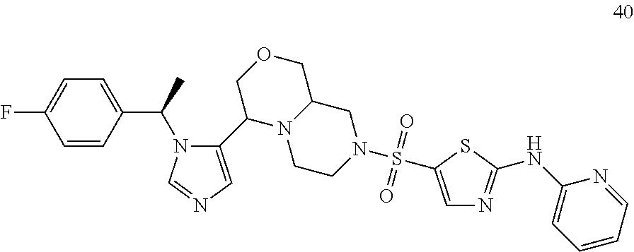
N1(C(C2=CC=C(F)C=C2)C)C(C2N3C(COC2)CN(S(=O)(=O)C2=CN=C(NC4=CC=CC=N4)S2)CC3)=CN=C1
